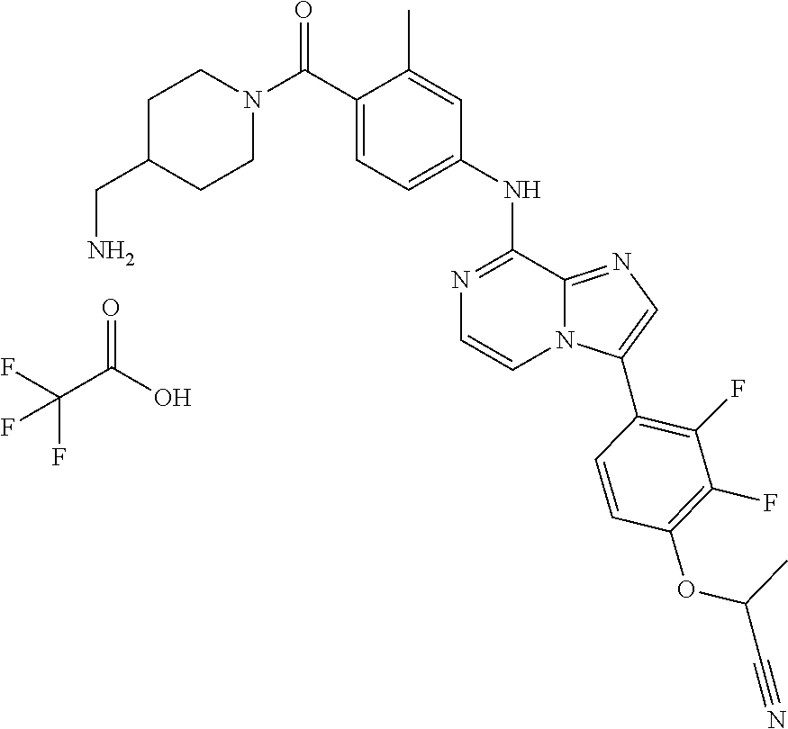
C1N(C(C2=CC=C(NC3=NC=CN4C3=NC=C4C3=C(F)C(F)=C(OC(C)C#N)C=C3)C=C2C)=O)CCC(CN)C1.C(C(O)=O)(F)(F)F
